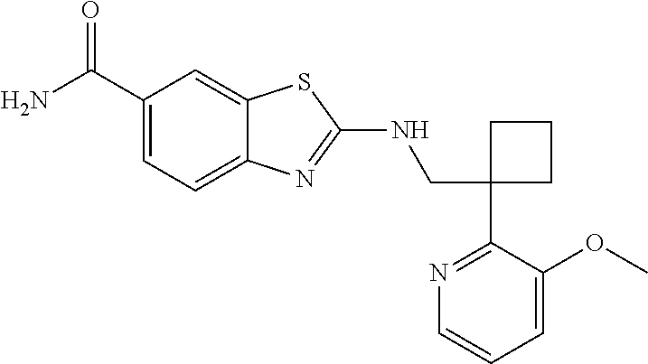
C1(CNC2=NC3=CC=C(C(N)=O)C=C3S2)(C2=NC=CC=C2OC)CCC1
